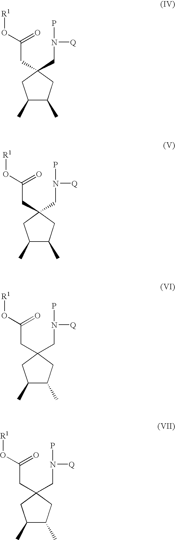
C1(CN([Q])P)(CC(=O)O[R1])CC(C)C(C)C1.C1(CN([Q])P)(CC(=O)O[R1])CC(C)C(C)C1.C1(CN([Q])P)(CC(=O)O[R1])CC(C)C(C)C1.C1(CN([Q])P)(CC(=O)O[R1])CC(C)C(C)C1
